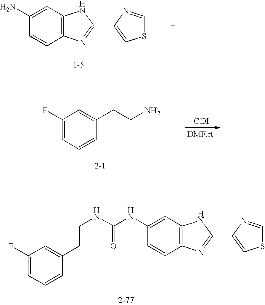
C12=C(C=C(N)C=C1)NC(C1=CSC=N1)=N2.C1(F)=CC=CC(CCN)=C1.[CDI].C1(F)=CC=CC(CCNC(NC2=CC3=C(C=C2)N=C(C2=CSC=N2)N3)=O)=C1
